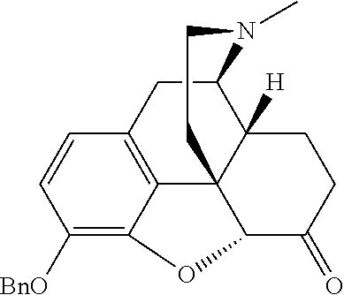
C1([BnO])=C2C3=C(C=C1)CC1C4([H])C3(C(C(=O)CC4)O2)CCN1C
